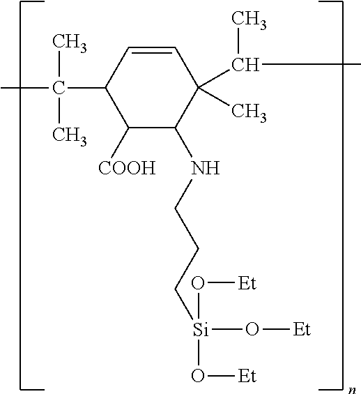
C1([COOH])C(NCCC[Si](O[Et])(O[Et])O[Et])C(C(C)C)(C)C=CC1C(C)(C)C
